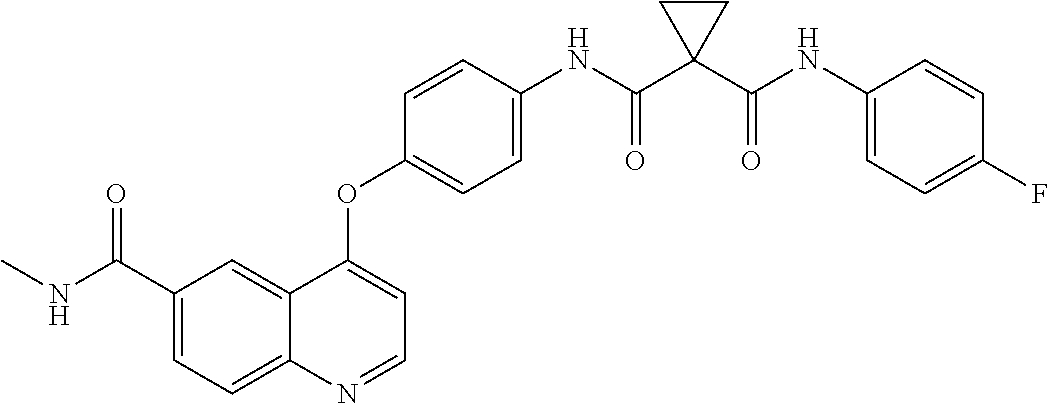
C12=CC(C(NC)=O)=CC=C1N=CC=C2OC1=CC=C(NC(C2(C(NC3=CC=C(F)C=C3)=O)CC2)=O)C=C1
